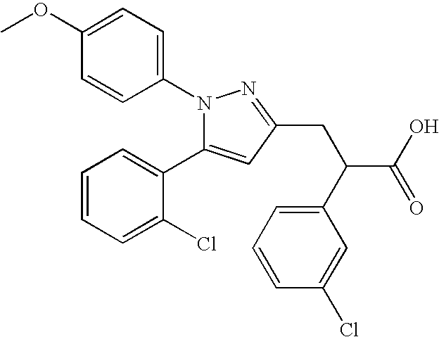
N1(C2=CC=C(OC)C=C2)C(C2=CC=CC=C2Cl)=CC(CC(C2=CC=CC(Cl)=C2)C(=O)O)=N1
